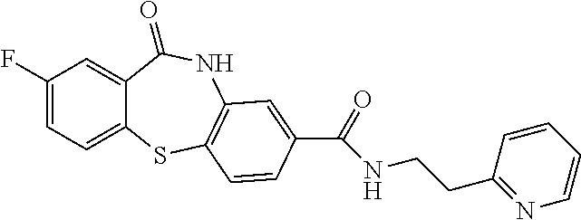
C1(F)=CC=C2C(=C1)C(=O)NC1=C(S2)C=CC(C(=O)NCCC2=NC=CC=C2)=C1
